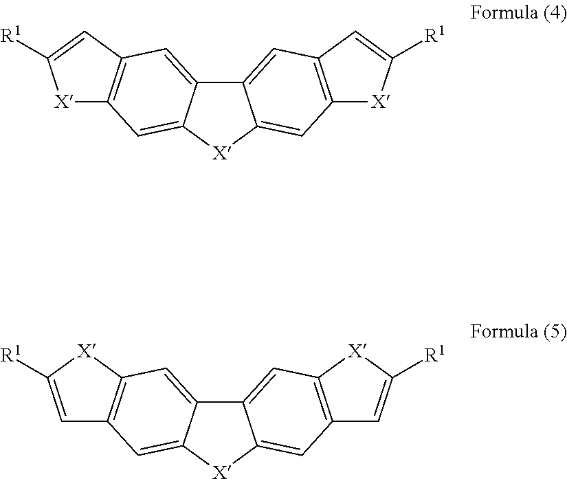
[X]1C2=C(C=C1[R1])C=C1C(=C2)[X]C2=CC3=C(C=C12)C=C([R1])[X]3.C1=C([R1])[X]C2=C1C=C1C(=C2)C2=CC3=C(C=C2[X]1)C=C([R1])[X]3
